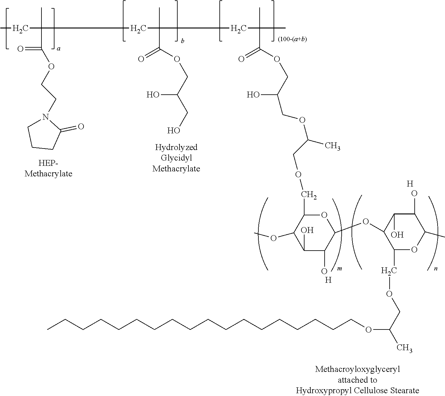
CCC(C)(C(=O)OCCN1CCCC1=O)CC(C)(C(OCC(O)CO)=O)CC(C)(C)C(OCC(O)COC(COCC1C(OC)C(O)C(O)C(OC2C(COCC(C)OCCCCCCCCCCCCCCCCCC)OC(C)C(O)C2O)O1)C)=O.[H].[H]
